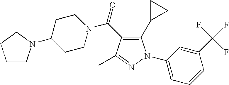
C(=O)(N1CCC(N2CCCC2)CC1)C1=C(C2CC2)N(C2=CC=CC(C(F)(F)F)=C2)N=C1C
